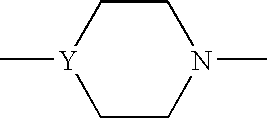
C[Y]1CCN(C)CC1
